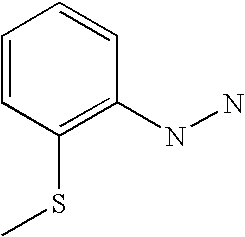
C1=CC(SC)=C(NN)C=C1
